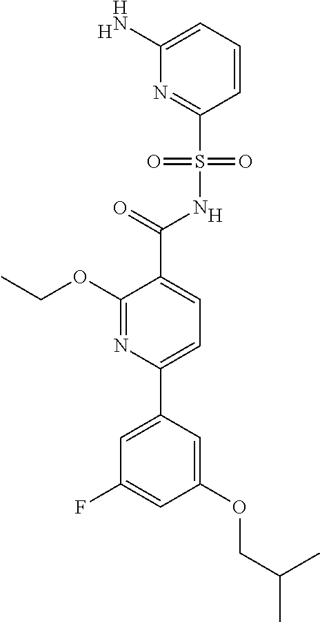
[H].C1(C(=O)NS(C2=NC(N)=CC=C2)(=O)=O)=CC=C(C2=CC(F)=CC(OCC(C)C)=C2)N=C1OCC.[H]
